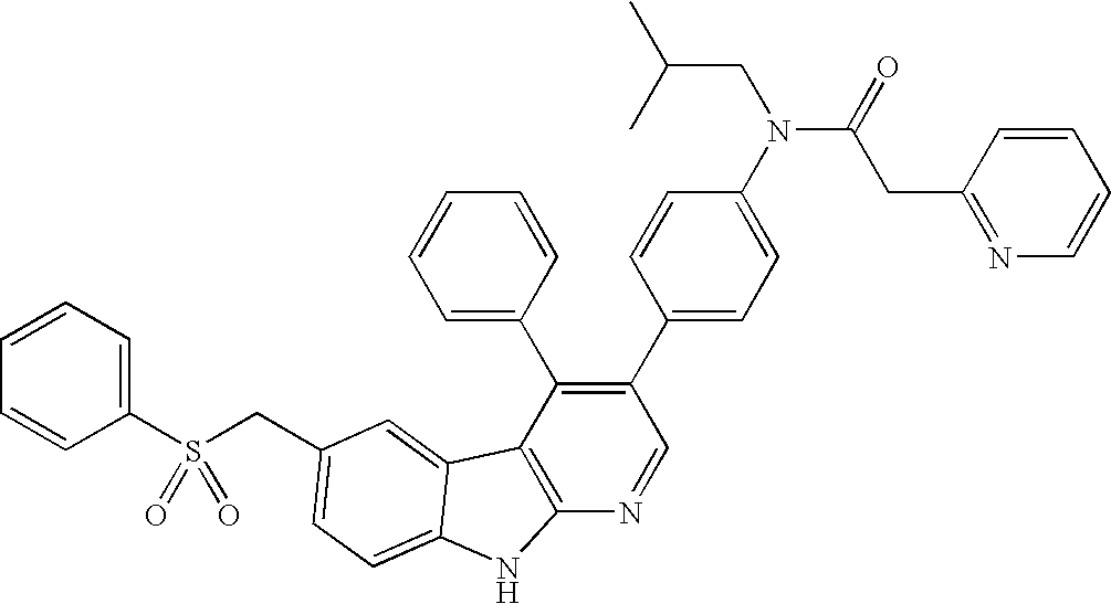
C(C1=CC=C2C(=C1)C1=C(N=CC(C3=CC=C(N(C(=O)CC4=NC=CC=C4)CC(C)C)C=C3)=C1C1=CC=CC=C1)N2)S(C1=CC=CC=C1)(=O)=O
